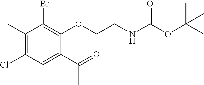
C1(C)=C(Cl)C=C(C(C)=O)C(OCCNC(OC(C)(C)C)=O)=C1Br
